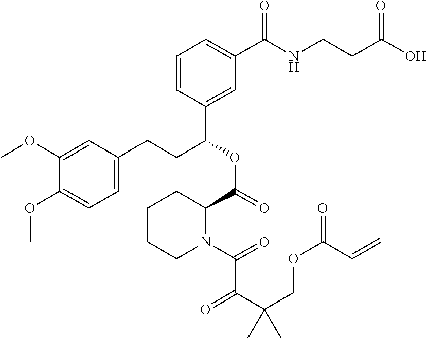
C1(OC)=CC(CCC(OC(=O)C2CCCCN2C(=O)C(C(COC(=O)C=C)(C)C)=O)C2=CC(C(NCCC(O)=O)=O)=CC=C2)=CC=C1OC
